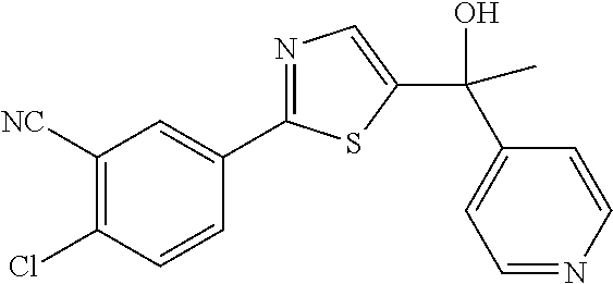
C1([NC])=C(Cl)C=CC(C2=NC=C(C(O)(C3=CC=NC=C3)C)S2)=C1
